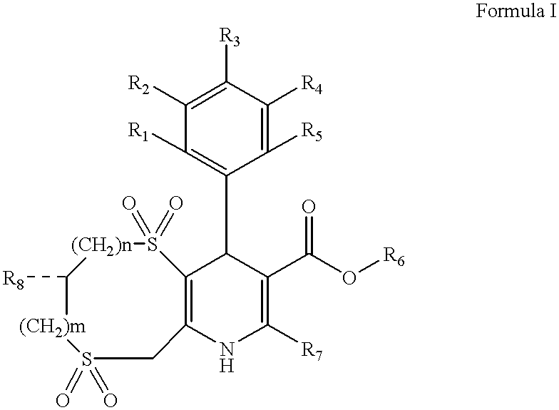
S1(=O)(=O)[(CH2)n]C([R8])[(CH2)m]S(=O)(=O)CC2=C1C(C1=C([R1])C([R2])=C([R3])C([R4])=C1[R5])C(C(O[R6])=O)=C([R7])N2
